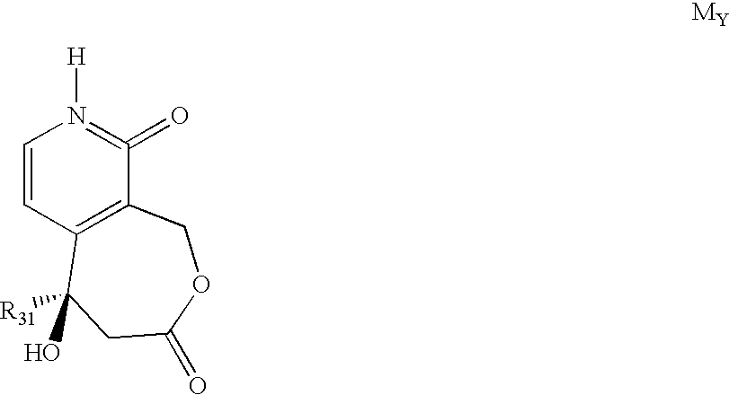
C1=CC2=C(C(=O)=N1[H])COC(=O)CC2([R31])O.[MY]
